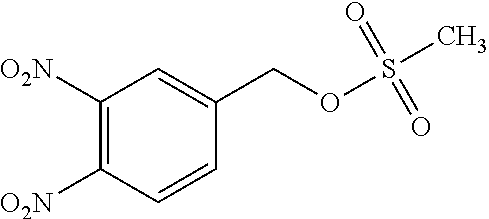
C1([O2N])=C([O2N])C=CC(COS(C)(=O)=O)=C1
